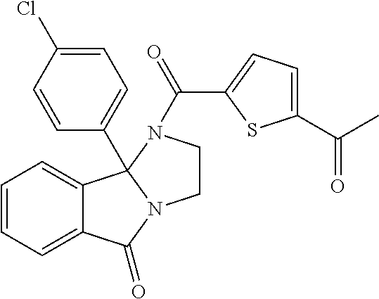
C12=CC=CC=C1C1(C3=CC=C(Cl)C=C3)N(C2=O)CCN1C(C1=CC=C(C(C)=O)S1)=O
